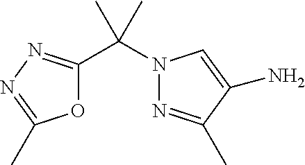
O1C(C(C)(C)N2N=C(C)C(N)=C2)=NN=C1C
